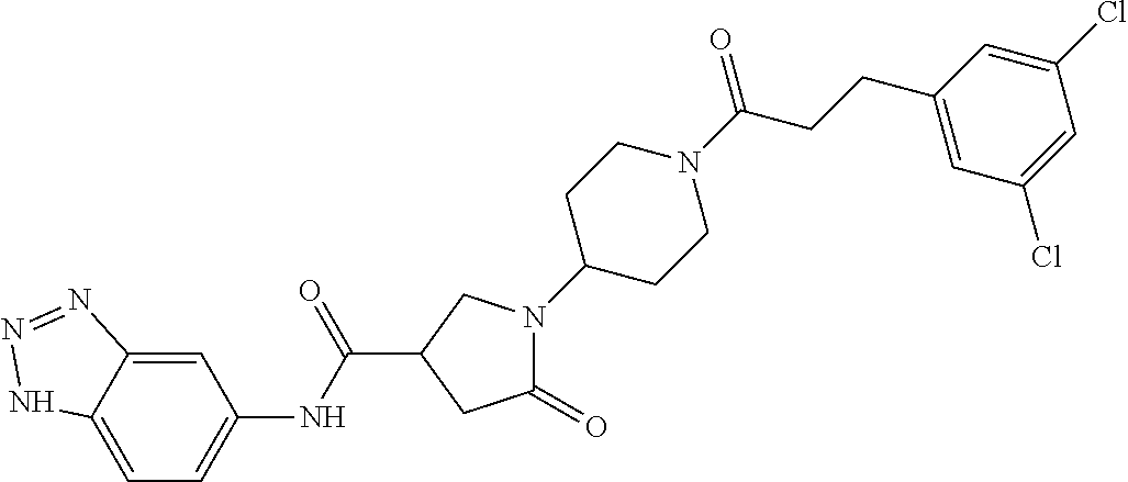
C1=C2C(=CC(NC(=O)C3CN(C4CCN(C(=O)CCC5=CC(Cl)=CC(Cl)=C5)CC4)C(=O)C3)=C1)N=NN2
